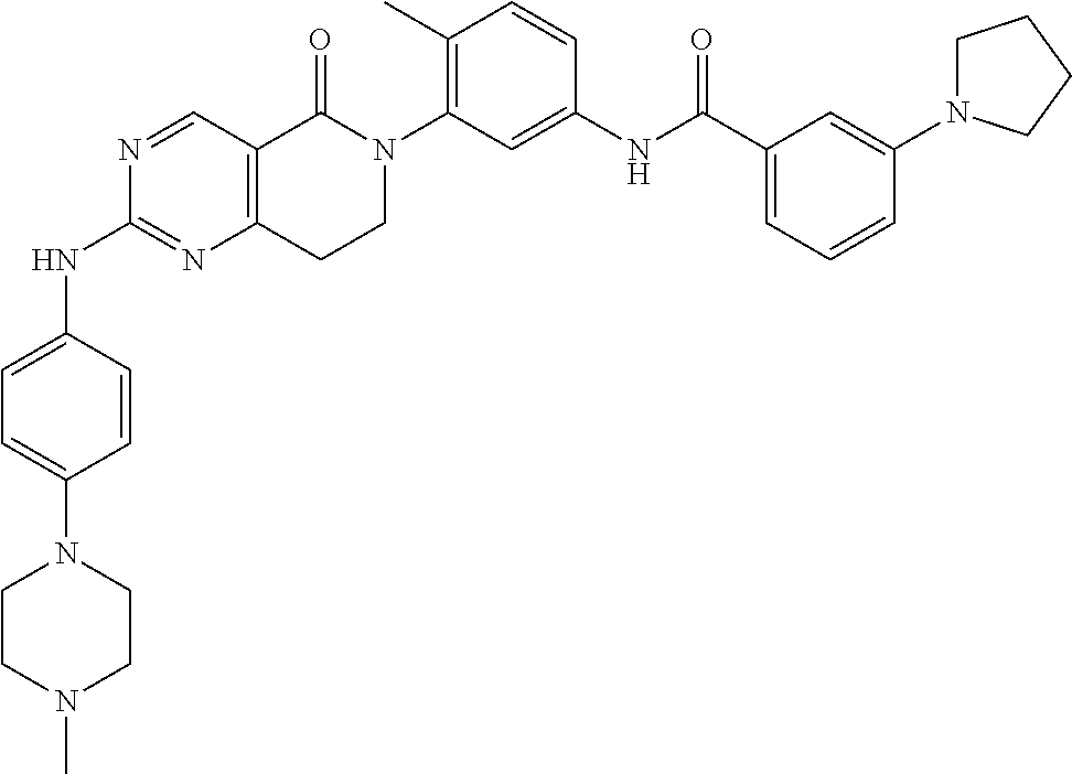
N1=CC2=C(N=C1NC1=CC=C(N3CCN(C)CC3)C=C1)CCN(C1=C(C)C=CC(NC(C3=CC=CC(N4CCCC4)=C3)=O)=C1)C2=O
